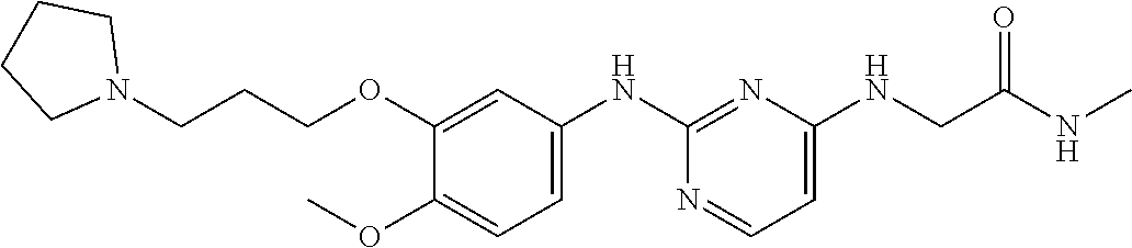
C1(NCC(NC)=O)=CC=NC(NC2=CC=C(OC)C(OCCCN3CCCC3)=C2)=N1
